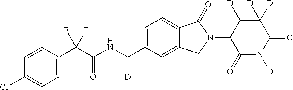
C1=CC(C(C(NC(C2=CC=C3C(=C2)CN(C2C(=O)N([D])C(=O)C([D])([D])C2[D])C3=O)[D])=O)(F)F)=CC=C1Cl
